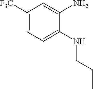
C1([F3C])=CC=C(NCCC)C(N)=C1
